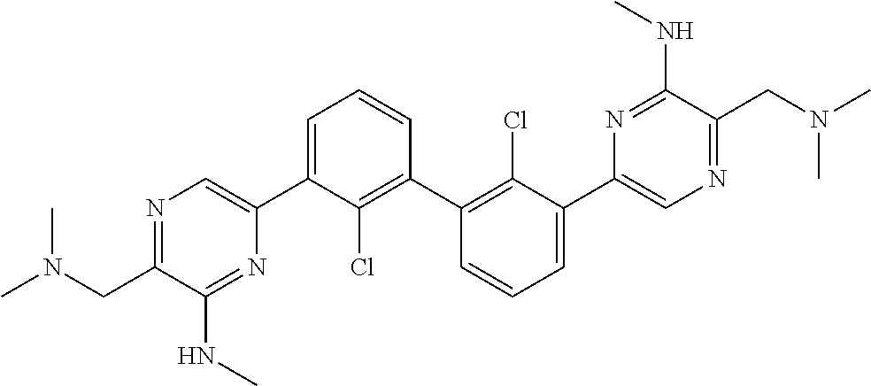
N1=C(CN(C)C)C(NC)=NC(C2=CC=CC(C3=C(Cl)C(C4=CN=C(CN(C)C)C(NC)=N4)=CC=C3)=C2Cl)=C1
